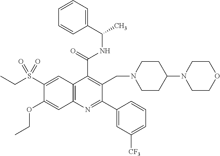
C1=CC=C(C(C)NC(C2=C(CN3CCC(N4CCOCC4)CC3)C(C3=CC([CF3])=CC=C3)=NC3=C2C=C(S(CC)(=O)=O)C(OCC)=C3)=O)C=C1
